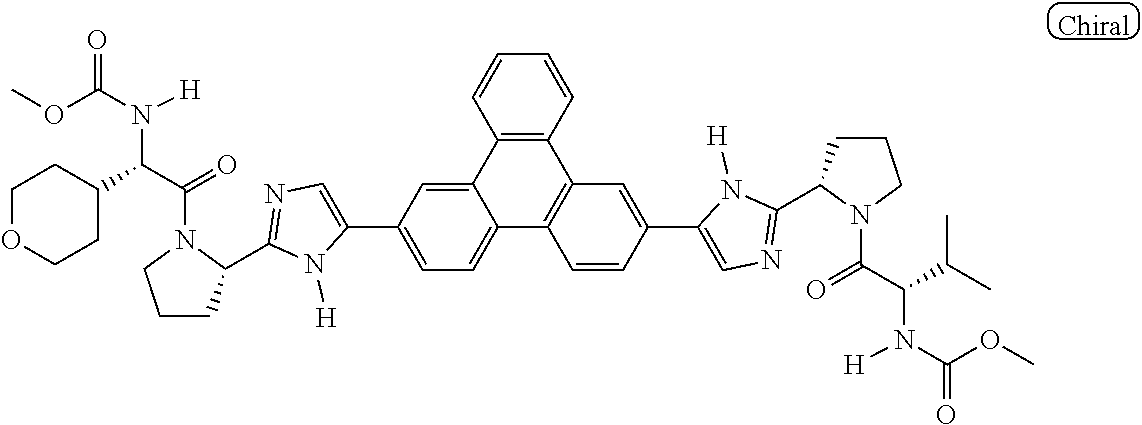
C1CC(C2=NC=C(C3=CC=C4C(=C3)C3=C(C5=C4C=CC(C4=CN=C(C6CCCN6C(=O)C(C(C)C)N([H])C(OC)=O)N4[H])=C5)C=CC=C3)N2[H])N(C(=O)C(C2CCOCC2)N([H])C(OC)=O)C1
